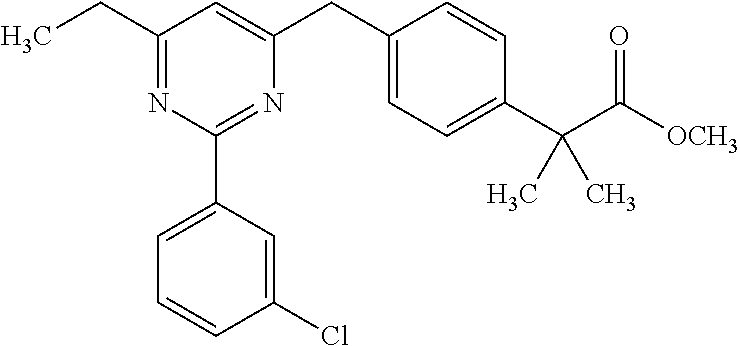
C1(CC)=NC(C2=CC=CC(Cl)=C2)=NC(CC2=CC=C(C(C([OCH3])=O)(C)C)C=C2)=C1
